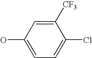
OC1=CC=C(Cl)C([CF3])=C1
